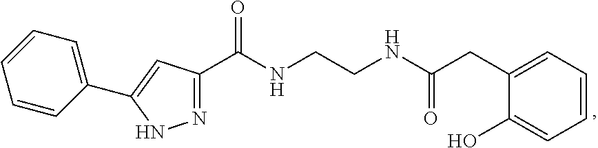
C1=CC=C(CC(NCCNC(C2=NNC(C3=CC=CC=C3)=C2)=O)=O)C(O)=C1
